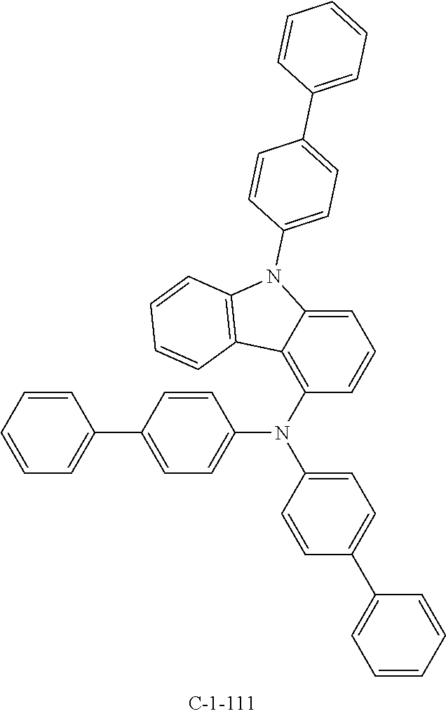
C1=CC(C2=CC=CC=C2)=CC=C1N(C1=C2C(=CC=C1)N(C1=CC=C(C3=CC=CC=C3)C=C1)C1=C2C=CC=C1)C1=CC=C(C2=CC=CC=C2)C=C1
